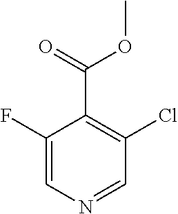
C1(F)=CN=CC(Cl)=C1C(OC)=O
